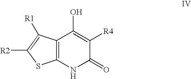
C12=C(NC(=O)C([R4])=C1O)SC([R2])=C2[R1]
